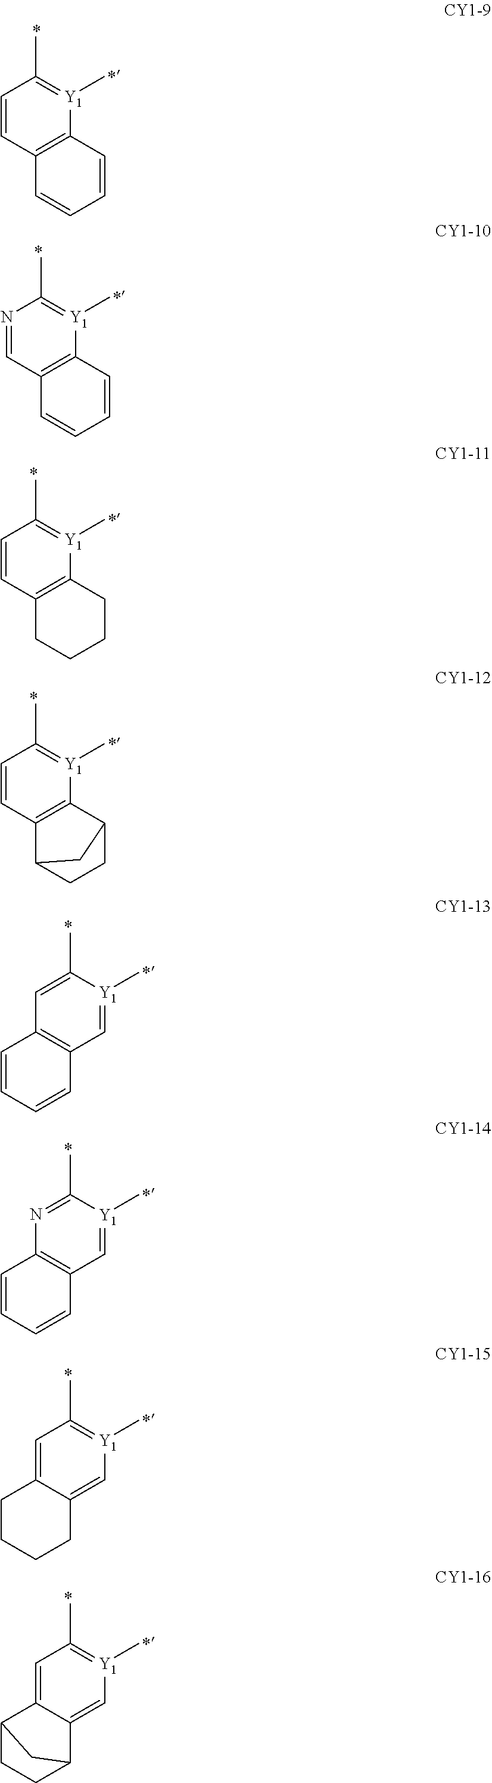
[Y1]1(C)=C(C)C=CC2=C1CCCC2.[Y1]1(C)=C(C)C=CC2=C1C1CCC2C1.[Y1]1(C)=CC2=C(C=C1C)C=CC=C2.[Y1]1(C)=C(C)C=CC2=C1C=CC=C2.[Y1]1(C)=C(C)N=CC2=C1C=CC=C2.[Y1]1(C)=CC2=C(N=C1C)C=CC=C2.[Y1]1(C)=C(C)C=C2C(=C1)CCCC2.[Y1]1(C)=C(C)C=C2C(=C1)C1CCC2C1
